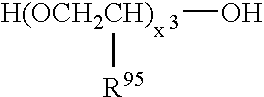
[R95][H(OCH2CH)  3]O
